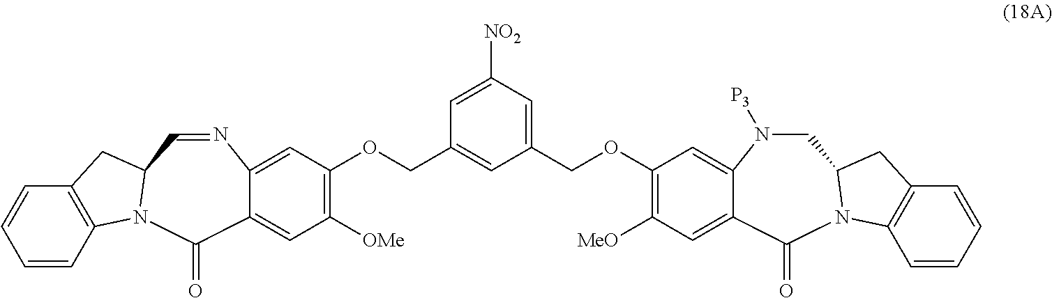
C1=CC2=C(C=C1)CC1N2C(=O)C2=CC([OMe])=C(OCC3=CC(COC4=C([MeO])C=C5C(=O)N6C7=C(C=CC=C7)CC6CN([P3])C5=C4)=CC([NO2])=C3)C=C2N=C1
